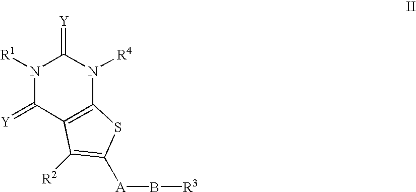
N1([R1])C(=[Y])C2=C(N([R4])C1=[Y])SC([A]B[R3])=C2[R2]
